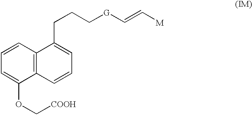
C1=CC=C(OC[COOH])C2=C1C(CCC[G]C=C[M])=CC=C2
